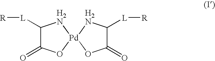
C1([L][R])C(=O)O[Pd]2(N1)OC(=O)C([L][R])N2
